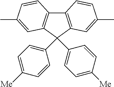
C12=C(C(C3=CC=C([Me])C=C3)(C3=CC=C([Me])C=C3)C3=C1C=CC(C)=C3)C=C(C)C=C2
